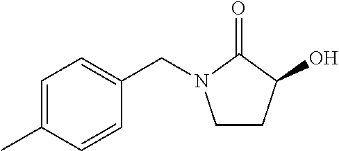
C1CC(O)C(=O)N1CC1=CC=C(C)C=C1
